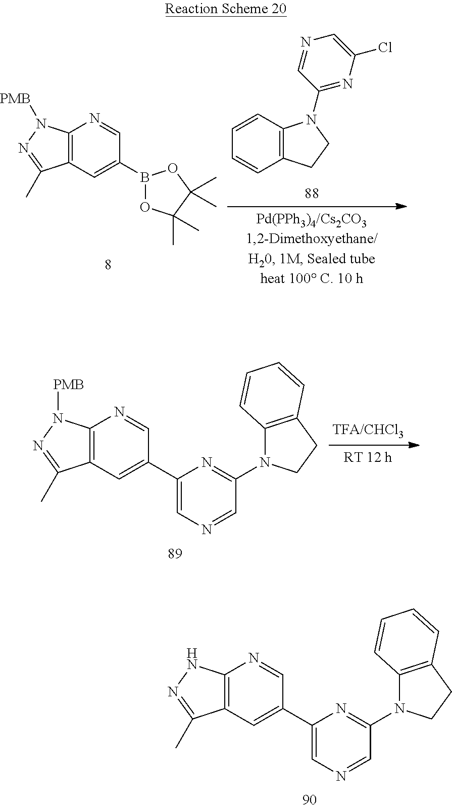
C12=C(C=C(C3=CN=CC(N4C5=C(CC4)C=CC=C5)=N3)C=N1)C(C)=NN2.C12=C(C=C(B3OC(C)(C)C(C)(C)O3)C=N1)C(C)=NN2[PMB].C1=CC2=C(C=C1)CCN2C1=NC(Cl)=CN=C1.C12=C(C=C(C3=CN=CC(N4C5=C(CC4)C=CC=C5)=N3)C=N1)C(C)=NN2[PMB]
